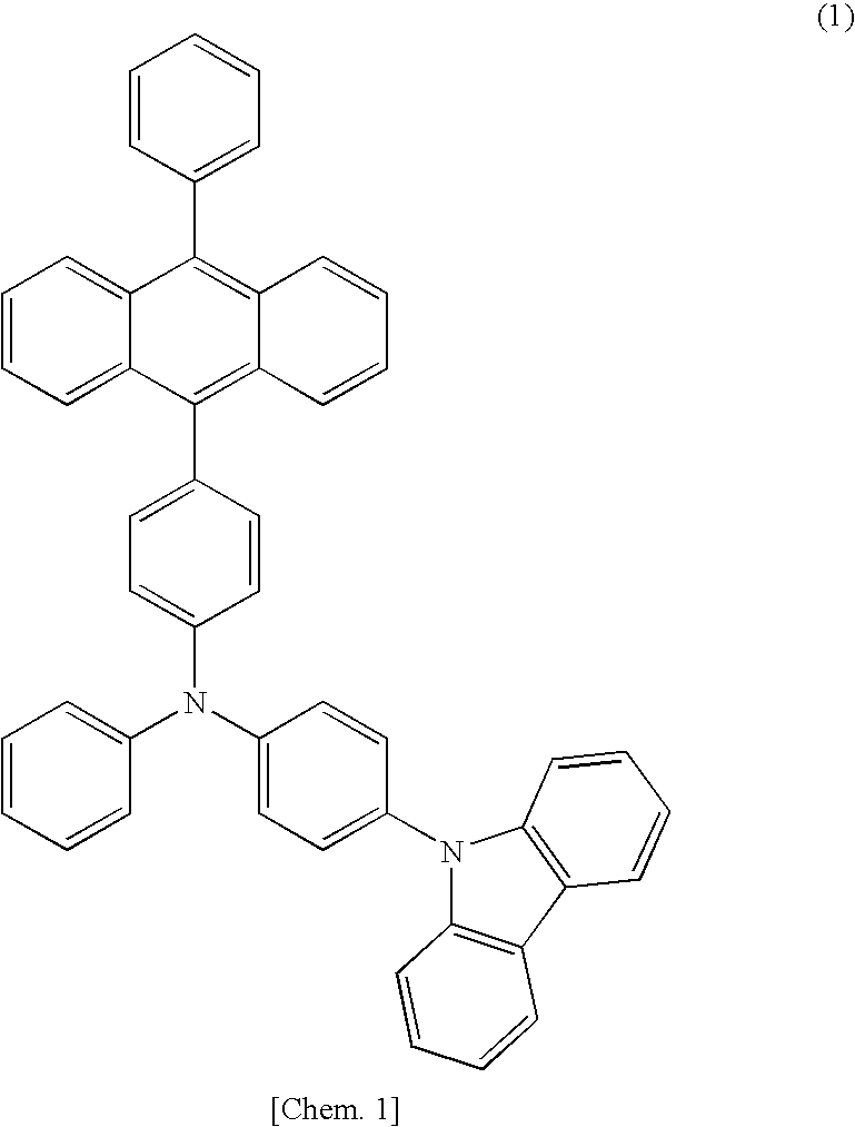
C1=CC(C2=C3C(=C(C4=CC=C(N(C5=CC=C(N6C7=C(C8=C6C=CC=C8)C=CC=C7)C=C5)C5=CC=CC=C5)C=C4)C4=CC=CC=C24)C=CC=C3)=CC=C1
